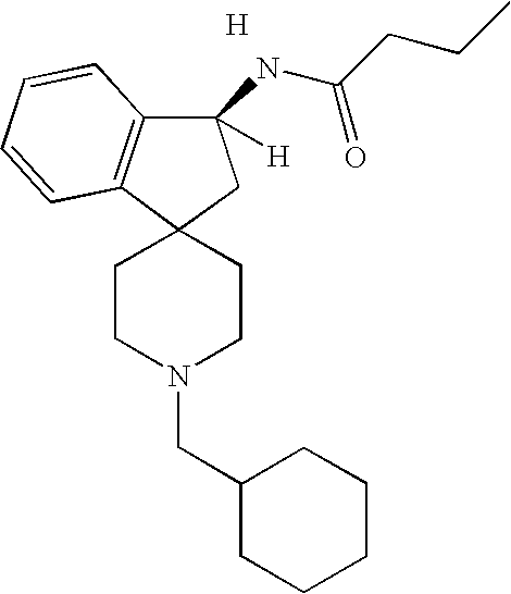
[H].C12(CCN(CC3CCCCC3)CC1)C1=C(C(NC(CCC)=O)([H])C2)C=CC=C1
